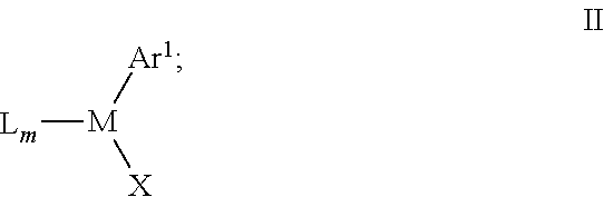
[M]([Lm])([Ar1])[X]
